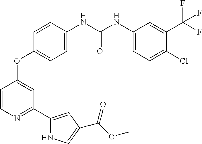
C1=C(NC(NC2=CC=C(Cl)C(C(F)(F)F)=C2)=O)C=CC(OC2=CC(C3=CC(C(=O)OC)=CN3)=NC=C2)=C1
